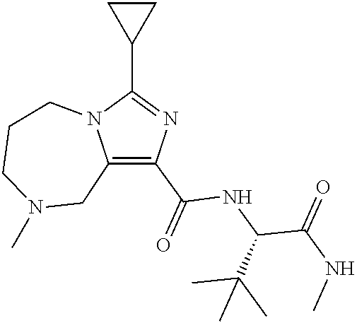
C1(C(=O)NC(C(NC)=O)C(C)(C)C)=C2N(C(C3CC3)=N1)CCCN(C)C2
